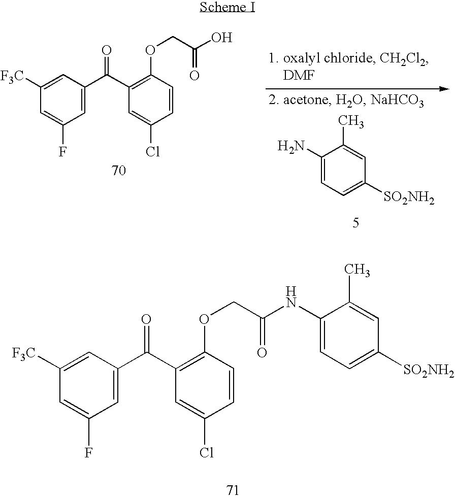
C1([F3C])=CC(C(C2=C(OCC(O)=O)C=CC(Cl)=C2)=O)=CC(F)=C1.C1(N)=CC=C([SO2NH2])C=C1C.C1([F3C])=CC(C(C2=C(OCC(NC3=CC=C([SO2NH2])C=C3C)=O)C=CC(Cl)=C2)=O)=CC(F)=C1
